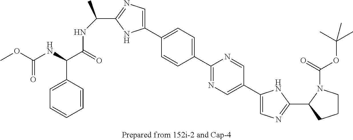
C1(C2=CN=C(C(NC(C(C3=CC=CC=C3)NC(OC)=O)=O)C)N2)=CC=C(C2=NC=C(C3=CN=C(C4N(C(OC(C)(C)C)=O)CCC4)N3)C=N2)C=C1
